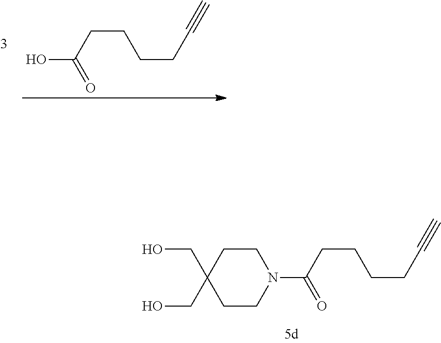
OC(CCCCC#C)=O.C1CC(CO)(CO)CCN1C(CCCCC#C)=O
